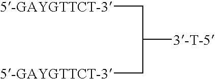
C([5-GAYGTTCT-3])C(C[5-GAYGTTCT-3])[3-T-5]
